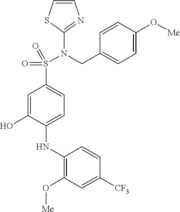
C1=C(O[Me])C=CC(CN(S(=O)(=O)C2=CC=C(NC3=C(O[Me])C=C([CF3])C=C3)C(O)=C2)C2=NC=CS2)=C1
